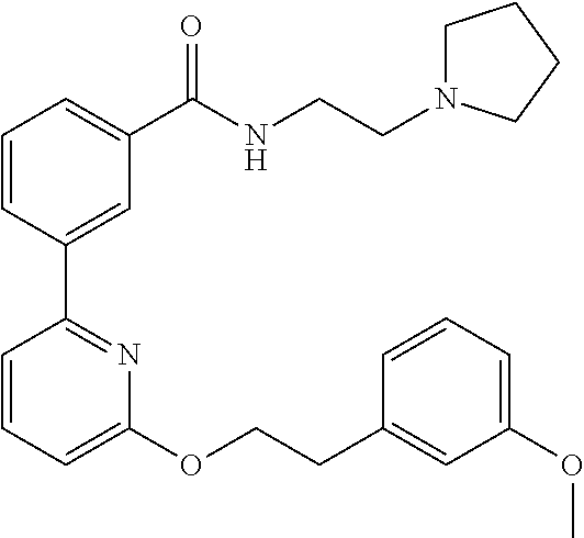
C1=CC(C2=NC(OCCC3=CC(OC)=CC=C3)=CC=C2)=CC(C(NCCN2CCCC2)=O)=C1
